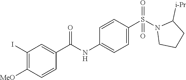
C1=CC(S(N2CCCC2[i-Pr])(=O)=O)=CC=C1NC(=O)C1=CC(I)=C([MeO])C=C1
